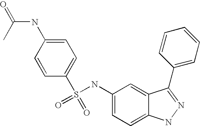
C1=CC(S(NC2=CC=C3C(=C2)C(C2=CC=CC=C2)=NN3)(=O)=O)=CC=C1NC(=O)C
